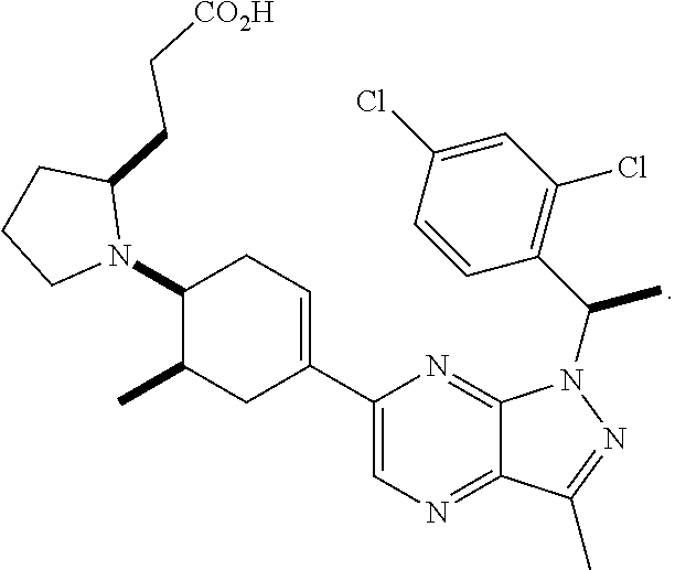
C1(N2C(CC[CO2H])CCC2)C(C)CC(C2=CN=C3C(=N2)N(C(C)C2=C(Cl)C=C(Cl)C=C2)N=C3C)=CC1
